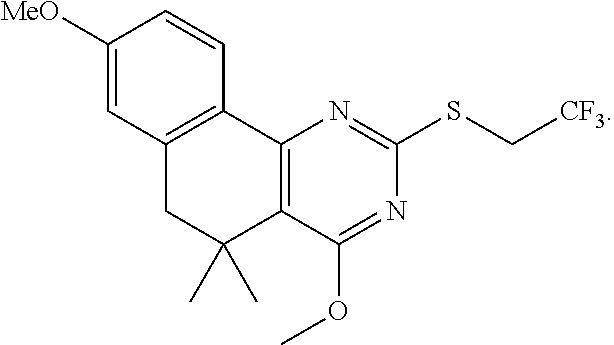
C12=C(C(OC)=NC(SC[CF3])=N1)C(C)(C)CC1=C2C=CC([MeO])=C1
